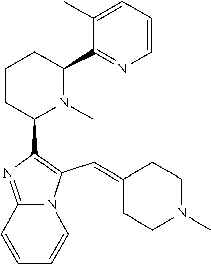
C1CC(C2=C(C=C3CCN(C)CC3)N3C(=N2)C=CC=C3)N(C)C(C2=NC=CC=C2C)C1
